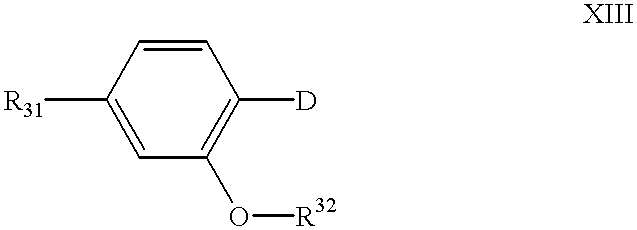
[R31]C1=CC(O[R32])=C([D])C=C1
